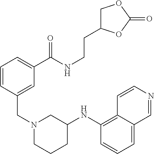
C1=CC(CN2CCCC(NC3=C4C(=CC=C3)C=NC=C4)C2)=CC(C(NCCC2COC(=O)O2)=O)=C1
